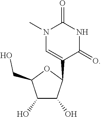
C1(O)C(O)C(C2=CN(C)C(=O)NC2=O)OC1CO
